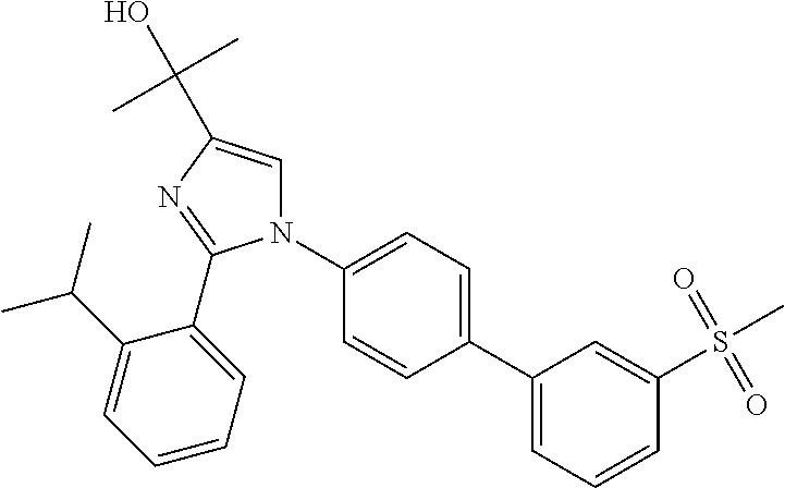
C1(C2=CC=C(N3C=C(C(C)(C)O)N=C3C3=CC=CC=C3C(C)C)C=C2)=CC=CC(S(=O)(=O)C)=C1
